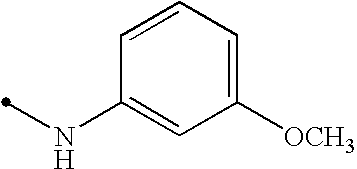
N(C1=CC([OCH3])=CC=C1)C
